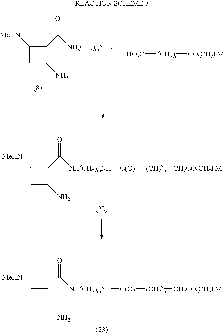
C1([MeHN])CC(N)C1C([NH(CH2)mNH2])=O.[HO2C][(CH2)n][CO2CH2FM].C1([MeHN])CC(N)C1C(=O)[NH(CH2)mNH][C(O)][(CH2)n][CH2CO2CH2FM].[NH(CH2)mNH](C(C1C([MeHN])CC1N)=O)[C(O)][(CH2)n][CH2CO2CH2FM]
